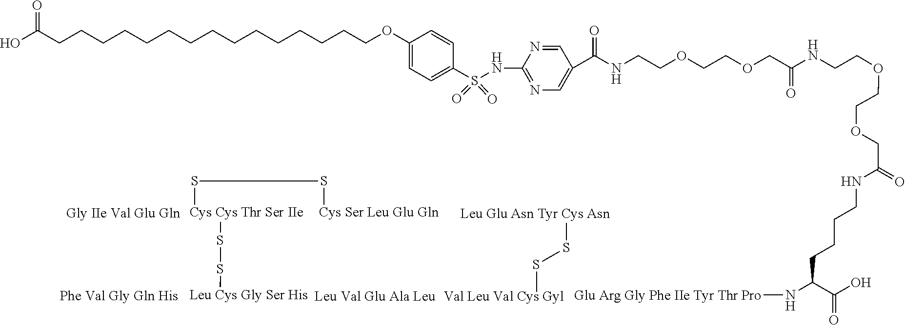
C(CCOC1=CC=C(S(=O)(=O)NC2=NC=C(C(=O)NCCOCCOCC(NCCOCCOCC(NCCCCC(N[Glu Arg Gly Phe IIe Tyr Thr Pro])C(=O)O)=O)=O)C=N2)C=C1)CCCCCCCCCCCCC(O)=O.[Cys Cys Thr Ser IIe](SS[Leu Cys Gly Ser His])SS[Cys Ser Leu Glu Gln].[Leu Glu Asn Tyr Cys Asn]SS[Val Leu Val Cys Gyl].[Leu Val Glu Ala Leu]
